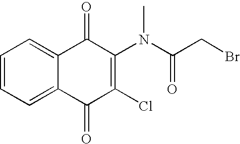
C1=CC=C2C(=C1)C(=O)C(N(C(CBr)=O)C)=C(Cl)C2=O
